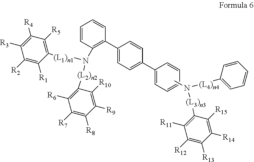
C1=CC(N([(L2)n2]C2=C([R6])C([R7])=C([R8])C([R9])=C2[R10])[(L1)n1]C2=C([R5])C([R4])=C([R3])C([R2])=C2[R1])=C(C2=CC=C(C3=CC=CC=C3)C=C2)C=C1.CN([(L4)n4]C1=CC=CC=C1)[(L3)n3]C1=C([R11])C([R12])=C([R13])C([R14])=C1[R15]
